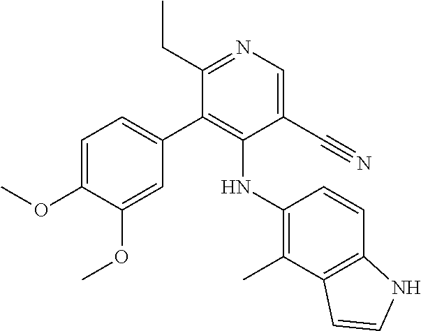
C1(C#N)=CN=C(CC)C(C2=CC=C(OC)C(OC)=C2)=C1NC1=C(C)C2=C(C=C1)NC=C2
